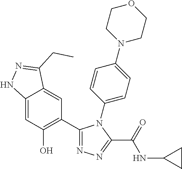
C12=CC(O)=C(C3=NN=C(C(=O)NC4CC4)N3C3=CC=C(N4CCOCC4)C=C3)C=C1C(CC)=NN2
